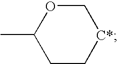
C1C[C*]COC1C
